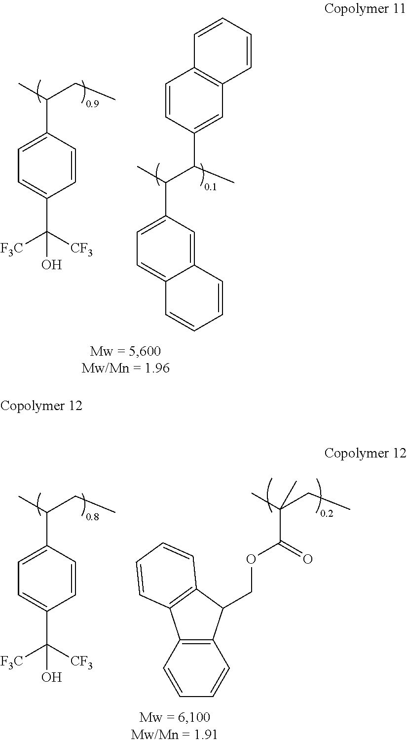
C1=CC(C(C)CC)=CC=C1C([CF3])([F3C])O.C12=CC(C(C)C(C)C3=CC4=C(C=C3)C=CC=C4)=CC=C1C=CC=C2.C1=CC(C(C)CC)=CC=C1C([CF3])([F3C])O.CC(CC)(C(=O)OCC1C2=C(C3=C1C=CC=C3)C=CC=C2)C
